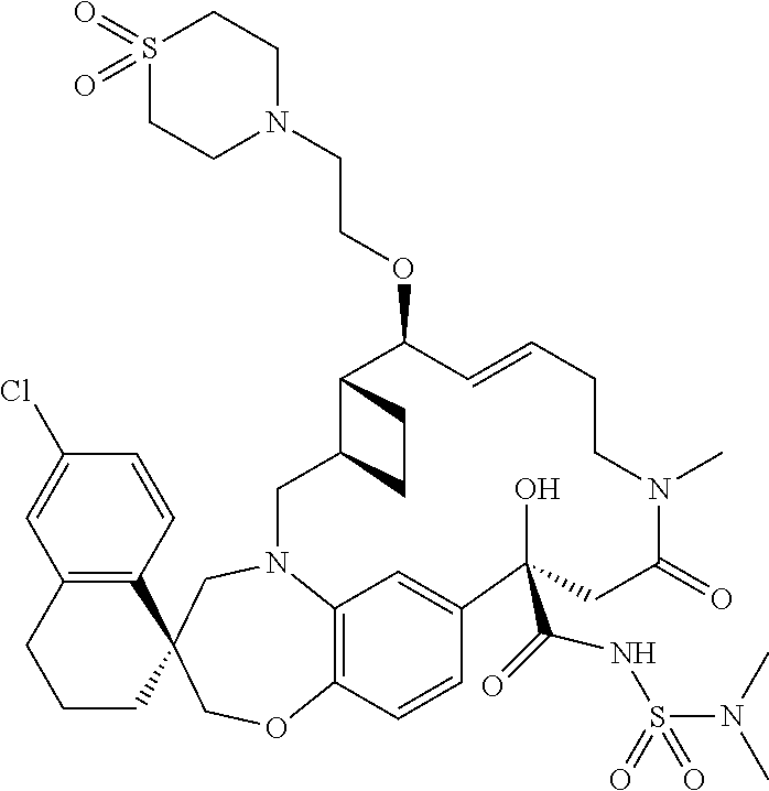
S1(=O)(=O)CCN(CCOC2C3C(CN4C5=C(C=CC(=C5)C(O)(C(=O)NS(N(C)C)(=O)=O)CC(=O)N(C)CCC=C2)OCC2(C5=C(C=C(Cl)C=C5)CCC2)C4)CC3)CC1
